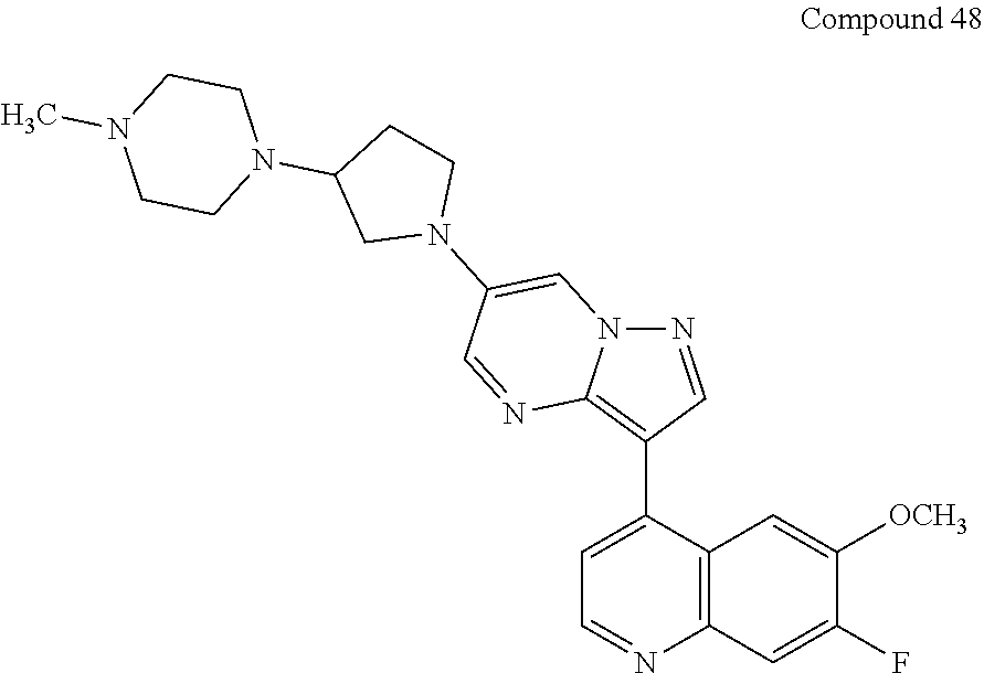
C1=NC2=C(C3=CC=NC4=C3C=C([OCH3])C(F)=C4)C=NN2C=C1N1CC(N2CCN(C)CC2)CC1
